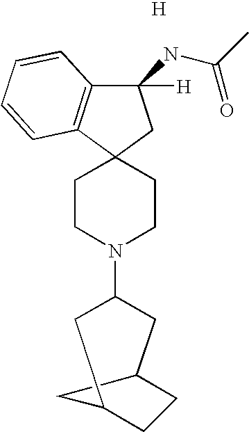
C1(NC(C)=O)([H])C2=C(C3(C1)CCN(C1CC4CCC(C1)C4)CC3)C=CC=C2.[H]
